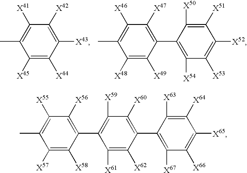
C1([X45])=C([X44])C([X43])=C([X42])C([X41])=C1C.C1([X48])=C([X49])C(C2=C([X54])C([X53])=C([X52])C([X51])=C2[X50])=C([X47])C([X46])=C1C.C1([X57])=C([X58])C(C2=C([X59])C([X60])=C(C3=C([X67])C([X66])=C([X65])C([X64])=C3[X63])C([X62])=C2[X61])=C([X56])C([X55])=C1C
